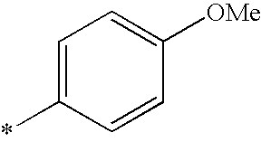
C1=C(*)C=CC([OMe])=C1
